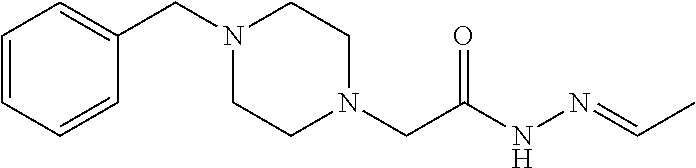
C1=CC=CC(CN2CCN(CC(NN=CC)=O)CC2)=C1
